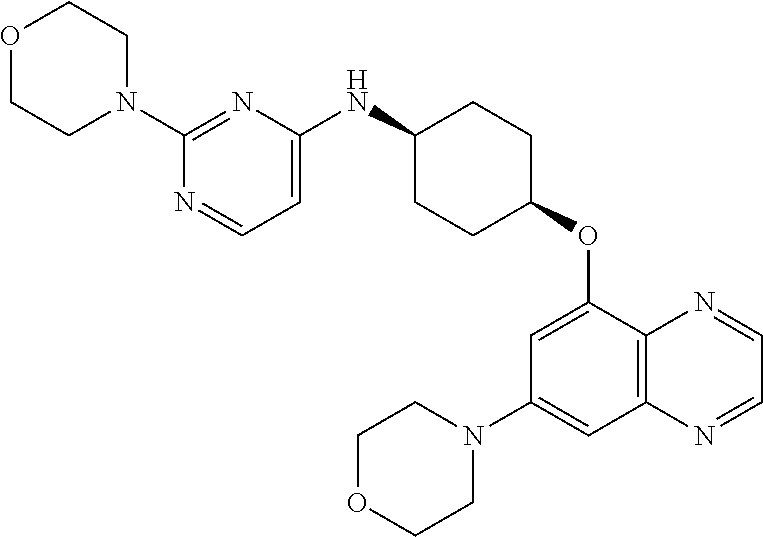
N1(C2=NC(NC3CCC(OC4=CC(N5CCOCC5)=CC5=C4N=CC=N5)CC3)=CC=N2)CCOCC1
